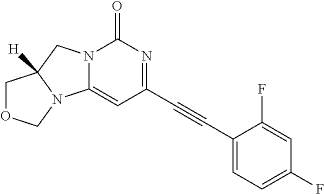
N12C(=CC(C#CC3=CC=C(F)C=C3F)=NC1=O)N1C([H])(C2)COC1
